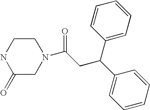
N1C(=O)CN(C(CC(C2=CC=CC=C2)C2=CC=CC=C2)=O)CC1
